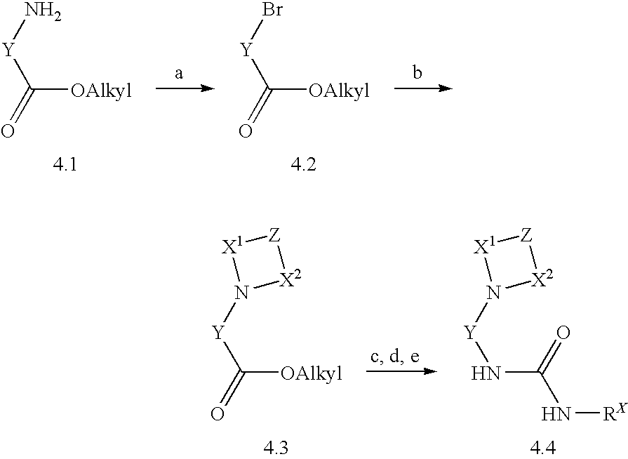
C([OAlkyl])([Y]N)=O.C([OAlkyl])([Y]Br)=O.C([OAlkyl])([Y]N1[X2][Z][X1]1)=O.N(C(N[RX])=O)[Y]N1[X2][Z][X1]1
